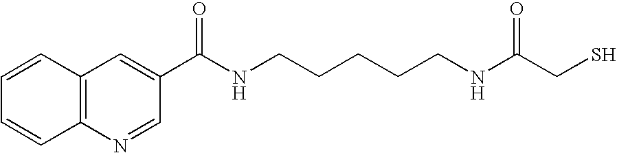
C12=C(N=CC(C(NCCCCCNC(CS)=O)=O)=C1)C=CC=C2
